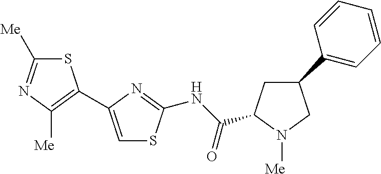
C1(C2CC(C(NC3=NC(C4=C([Me])N=C([Me])S4)=CS3)=O)N([Me])C2)=CC=CC=C1
